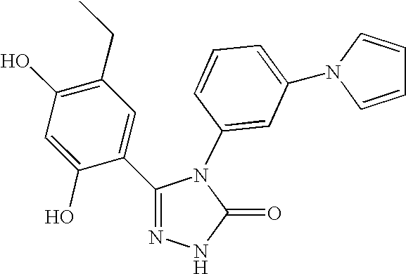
C1(O)=C(CC)C=C(C2=NNC(=O)N2C2=CC(N3C=CC=C3)=CC=C2)C(O)=C1
